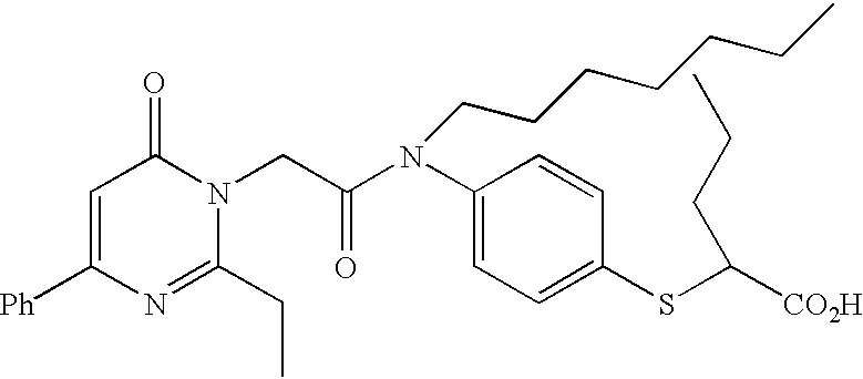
C1=C([Ph])N=C(CC)N(CC(N(C2=CC=C(SC([CO2H])CCC)C=C2)CCCCCCC)=O)C1=O
